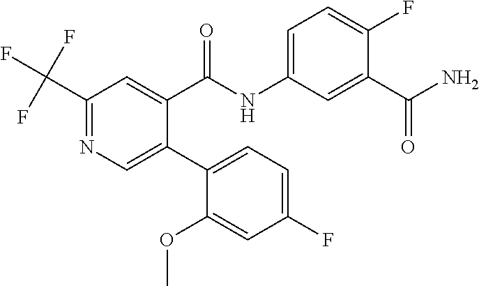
C1(C(F)(F)F)=NC=C(C2=CC=C(F)C=C2OC)C(C(NC2=CC=C(F)C(C(N)=O)=C2)=O)=C1
